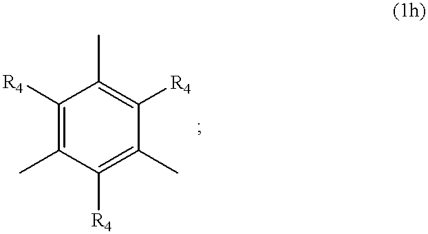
C1([R4])=C(C)C([R4])=C(C)C([R4])=C1C
